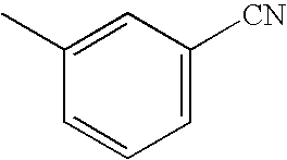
C1(C)=CC([CN])=CC=C1
